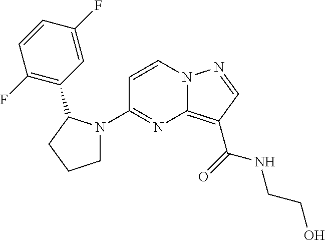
C1(N2CCCC2C2=C(F)C=CC(F)=C2)=NC2=C(C(=O)NCCO)C=NN2C=C1
